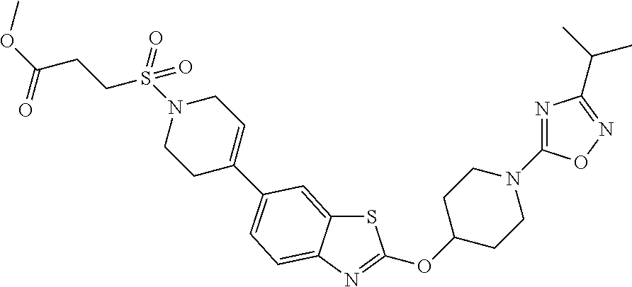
S1C2=CC(C3=CCN(S(=O)(=O)CCC(OC)=O)CC3)=CC=C2N=C1OC1CCN(C2=NC(C(C)C)=NO2)CC1
